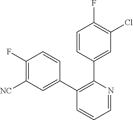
C1(F)=C([NC])C=C(C2=C(C3=CC(Cl)=C(F)C=C3)N=CC=C2)C=C1
